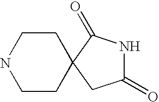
C1CC2(CCN1)CC(=O)NC2=O
